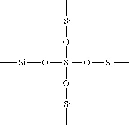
C[Si]O[Si](O[Si]C)(O[Si]C)O[Si]C
